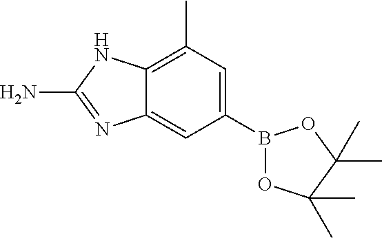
C1(B2OC(C)(C)C(C)(C)O2)=CC(C)=C2C(=C1)N=C(N)N2
